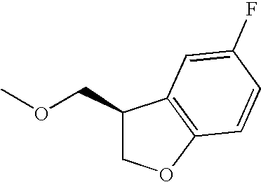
C1(COC)COC2=C1C=C(F)C=C2
